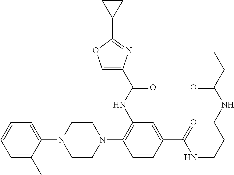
C1=CC=C(C)C(N2CCN(C3=C(NC(C4=COC(C5CC5)=N4)=O)C=C(C(=O)NCCCNC(CC)=O)C=C3)CC2)=C1
